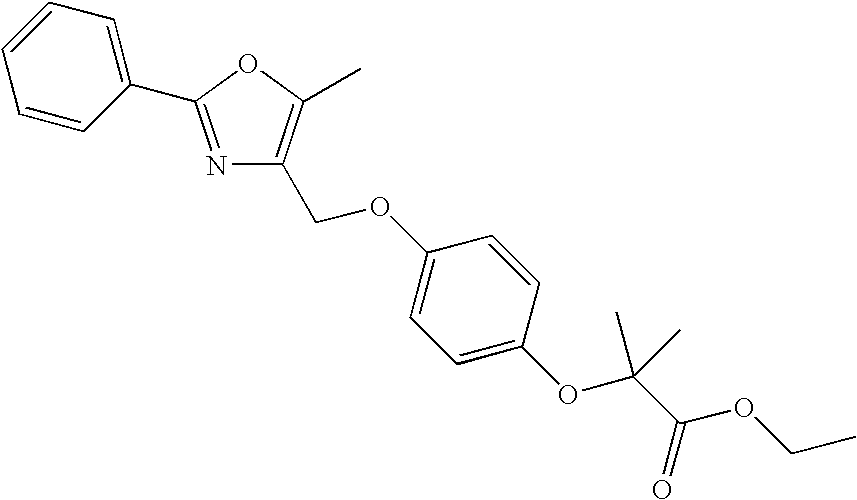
N1=C(C2=CC=CC=C2)OC(C)=C1COC1=CC=C(OC(C(OCC)=O)(C)C)C=C1
